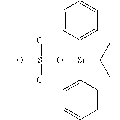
O(S(O[Si](C(C)(C)C)(C1=CC=CC=C1)C1=CC=CC=C1)(=O)=O)C
